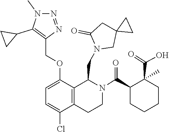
C12(CN(CC3C4=C(CCN3C(C3CCCCC3(C(=O)O)C)=O)C(Cl)=CC=C4OCC3=C(C4CC4)N(C)N=N3)C(=O)C1)CC2
